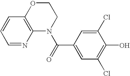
C1=NC2=C(C=C1)OCCN2C(=O)C1=CC(Cl)=C(O)C(Cl)=C1
